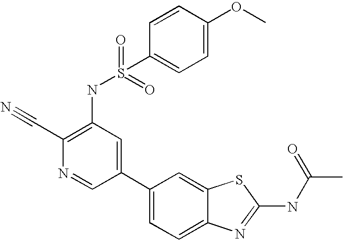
C1(C2=CC=C3C(=C2)SC(NC(C)=O)=N3)=CC(NS(C2=CC=C(OC)C=C2)(=O)=O)=C(C#N)N=C1
